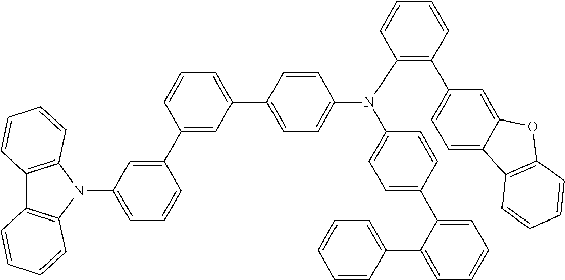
C1=C(N2C3=C(C4=C2C=CC=C4)C=CC=C3)C=C(C2=CC(C3=CC=C(N(C4=C(C5=CC=C6C(=C5)OC5=C6C=CC=C5)C=CC=C4)C4=CC=C(C5=CC=CC=C5C5=CC=CC=C5)C=C4)C=C3)=CC=C2)C=C1
